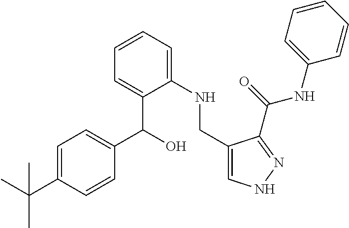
C1=CC=C(NC(=O)C2=NNC=C2CNC2=CC=CC=C2C(C2=CC=C(C(C)(C)C)C=C2)O)C=C1
